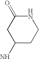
C1(N)CCNC(=O)C1
